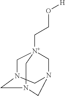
C1N2CN(C[N+]1(C)CCO[H])CNC2
